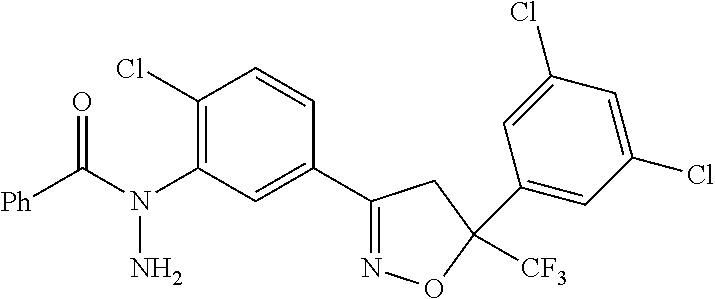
C1(N(C([Ph])=O)N)=C(Cl)C=CC(C2=NOC([CF3])(C3=CC(Cl)=CC(Cl)=C3)C2)=C1
